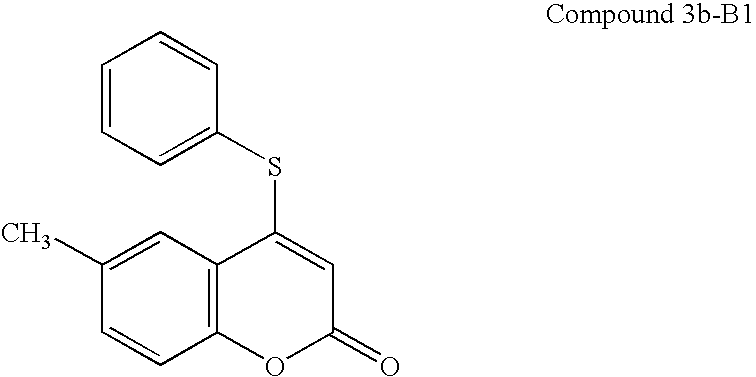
C1=CC=C(SC2=CC(=O)OC3=C2C=C(C)C=C3)C=C1
